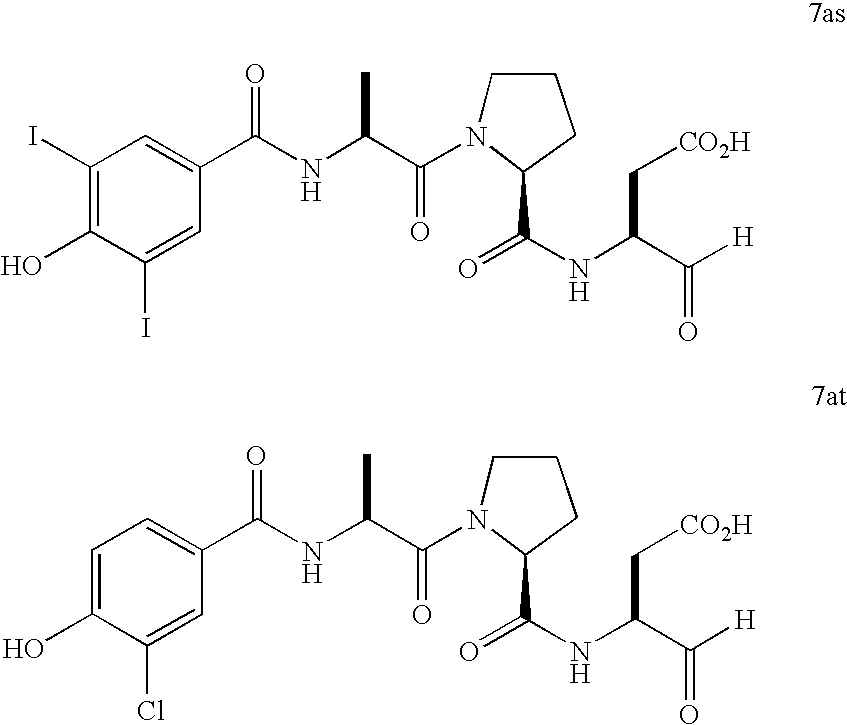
C(NC(C(=O)N1CCCC1C(=O)NC(C(=O)[H])C[CO2H])C)(=O)C1=CC(I)=C(O)C(I)=C1.C(NC(C(=O)N1CCCC1C(=O)NC(C(=O)[H])C[CO2H])C)(=O)C1=CC=C(O)C(Cl)=C1
